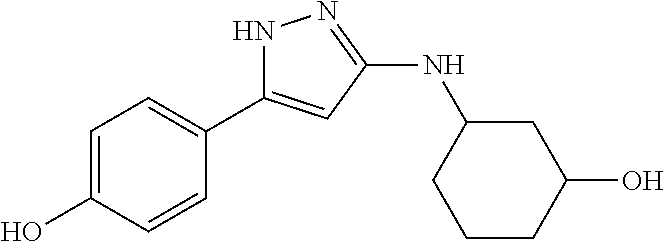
N1C(C2=CC=C(O)C=C2)=CC(NC2CCCC(O)C2)=N1
